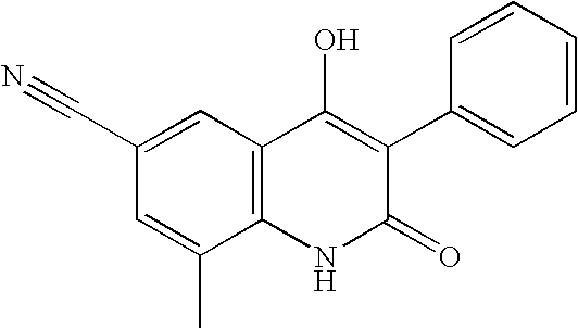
C12=C(NC(=O)C(C3=CC=CC=C3)=C1O)C(C)=CC(C#N)=C2
